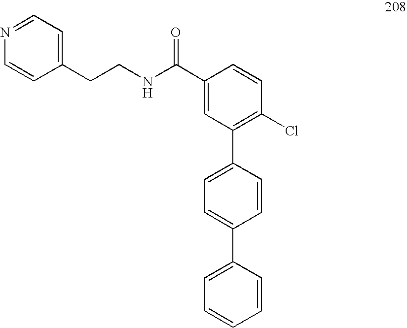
C1(C(NCCC2=CC=NC=C2)=O)=CC(C2=CC=C(C3=CC=CC=C3)C=C2)=C(Cl)C=C1
